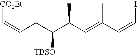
[CO2Et]C=CCC([TBSO])C(C=C(C)C=CI)C
